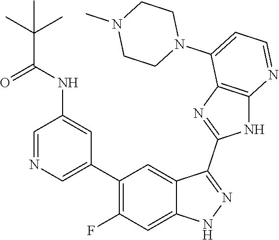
C1=NC=C(C2=C(F)C=C3C(=C2)C(C2=NC4=C(N2)N=CC=C4N2CCN(C)CC2)=NN3)C=C1NC(C(C)(C)C)=O
